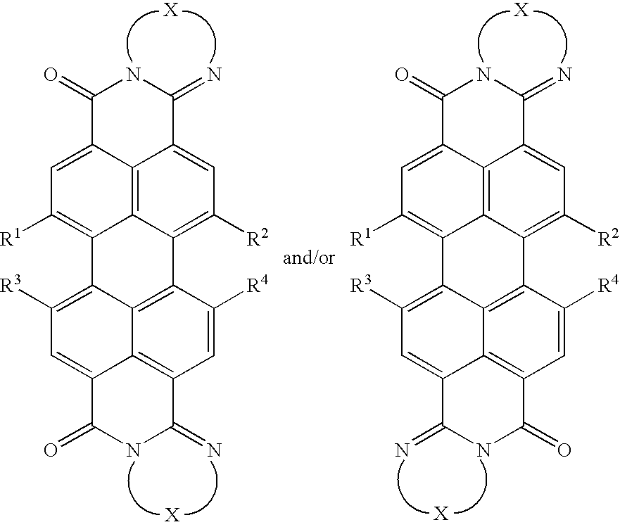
C1=C2C3=C4C(=C1[R1])C1=C([R3])C=C5C6=C(C=C([R4])C(=C16)C4=C([R2])C=C3C(=N)NC2=O)C(=N)NC5=O.C1=C2C3=C4C(=C1[R1])C1=C([R3])C=C5C6=C(C=C([R4])C(=C16)C4=C([R2])C=C3C(=N)NC2=O)C(=O)NC5=N
